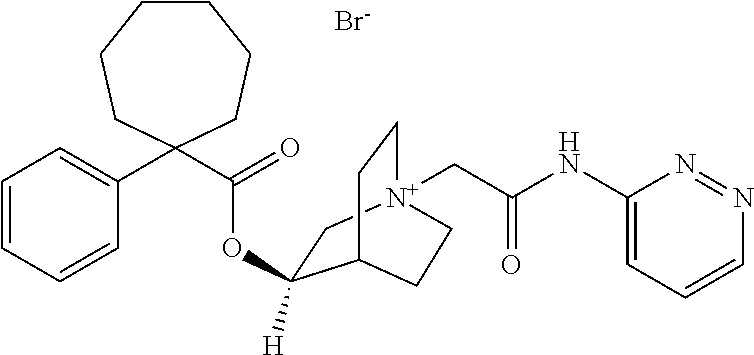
C1(C2(C(=O)OC3([H])C[N+]4(CC(NC5=CC=CN=N5)=O)CCC3CC4)CCCCCC2)=CC=CC=C1.[Br-]
